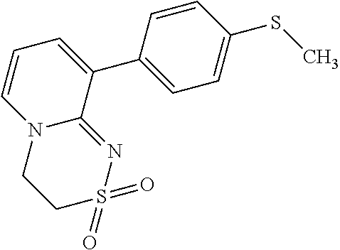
C1S(=O)(=O)N=C2N(C1)C=CC=C2C1=CC=C(SC)C=C1
